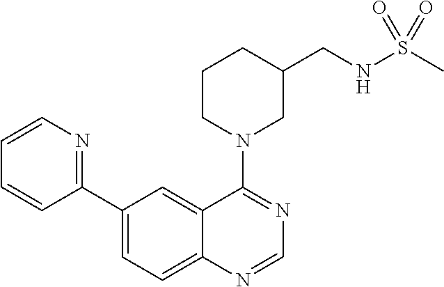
C1(C2=NC=CC=C2)=CC=C2C(=C1)C(N1CC(CNS(C)(=O)=O)CCC1)=NC=N2
